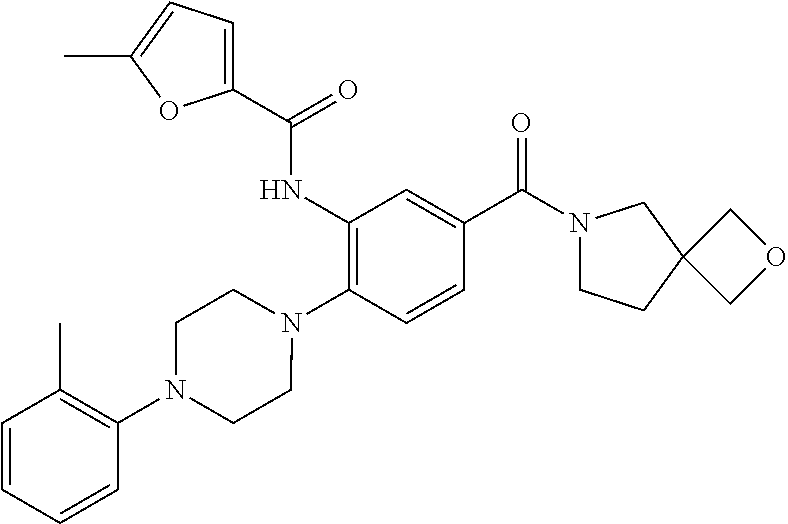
C1(NC(=O)C2=CC=C(C)O2)=C(N2CCN(C3=C(C)C=CC=C3)CC2)C=CC(C(N2CCC3(C2)COC3)=O)=C1
